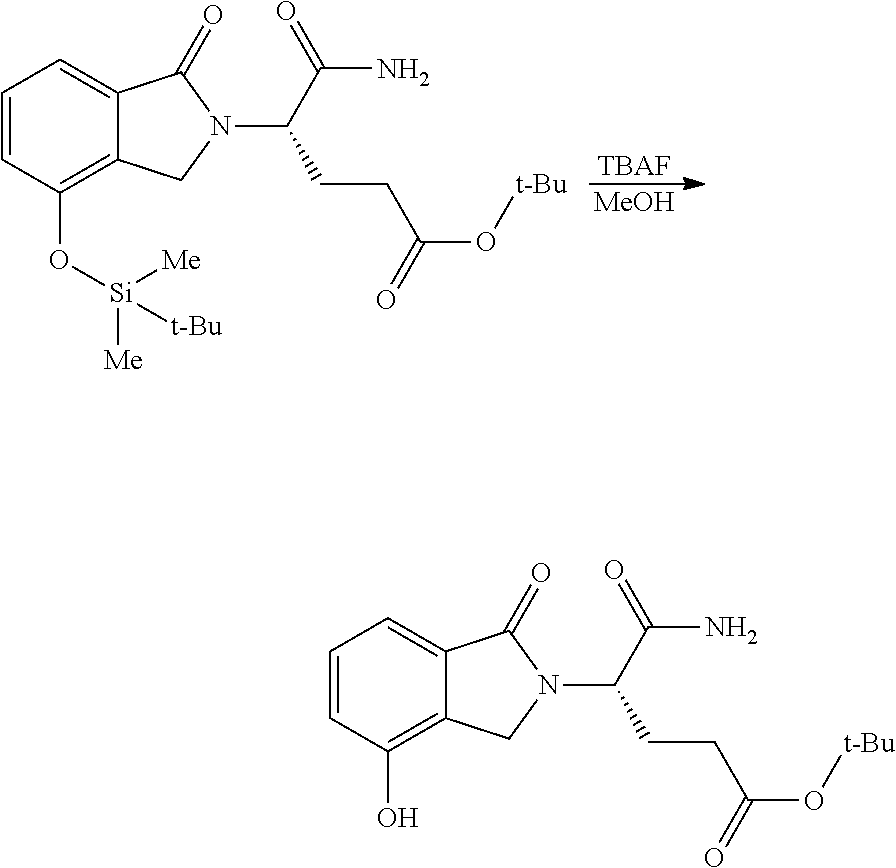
[TBAF].[MeOH].C(C(N)=O)(CCC(O[t-Bu])=O)N1CC2=C(O[Si]([Me])([Me])[t-Bu])C=CC=C2C1=O.C(C(N)=O)(CCC(O[t-Bu])=O)N1CC2=C(O)C=CC=C2C1=O
